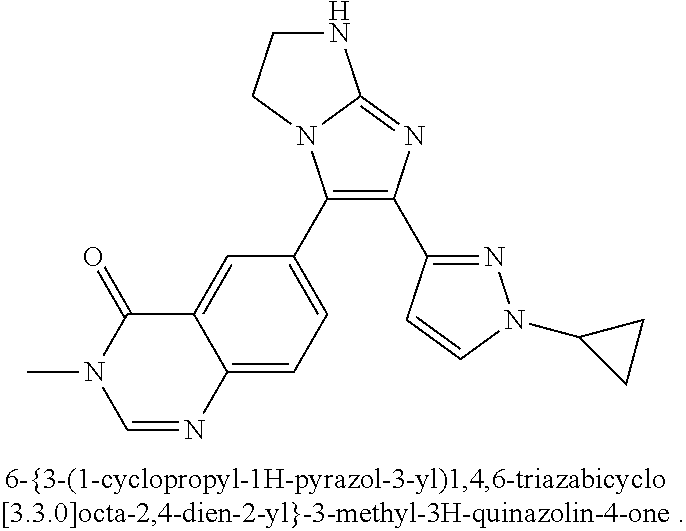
N1CCN2C1=NC(C1=NN(C3CC3)C=C1)=C2C1=CC=C2C(=C1)C(=O)N(C)C=N2
